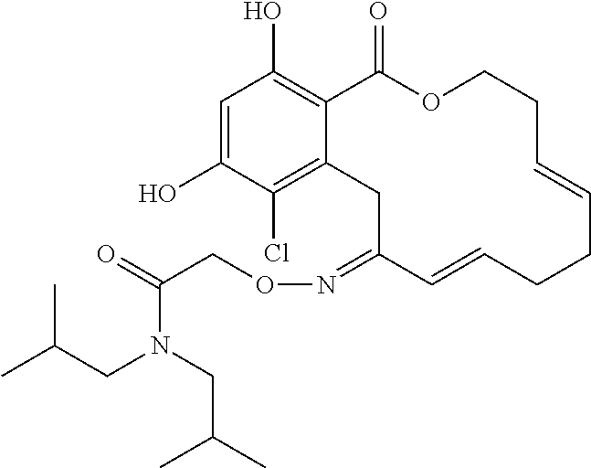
C1=C(O)C(Cl)=C2C(=C1O)C(=O)OCCC=CCCC=CC(=NOCC(=O)N(CC(C)C)CC(C)C)C2
